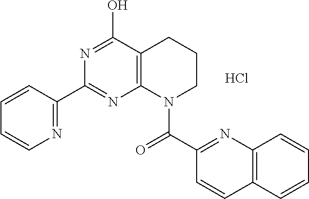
C1=CC(C2=NC3=C(C(O)=N2)CCCN3C(C2=NC3=C(C=C2)C=CC=C3)=O)=NC=C1.Cl
